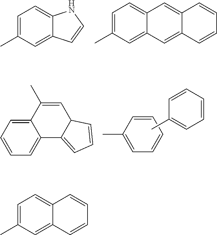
C1=CC=CC=C1C.CC1=CC=CC=C1.C12=CC=CC=C1C1=CC=CC1C=C2C.C1=C(C)C=C2C(=C1)NC=C2.C1=C(C)C=C2C(=C1)C=C1C(=C2)C=CC=C1.C1=C(C)C=C2C(=C1)C=CC=C2
